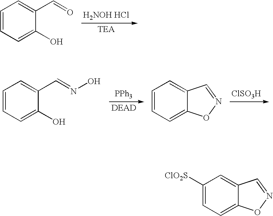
[H2NOH HCl].C1=CC=C(O)C(C=O)=C1.[PPh3].[ClSO3H].C1=CC=C(O)C(C=NO)=C1.C1=CC=C2C(=C1)C=NO2.C1([ClO2S])=CC=C2C(=C1)C=NO2
